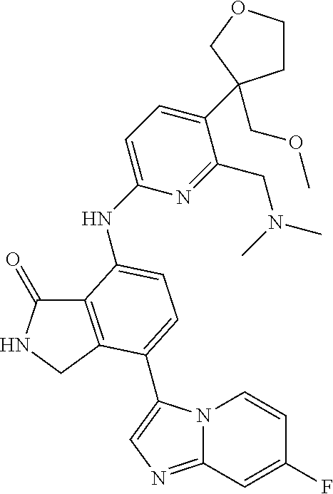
C12=C(CNC1=O)C(C1=CN=C3N1C=CC(F)=C3)=CC=C2NC1=CC=C(C2(COC)CCOC2)C(CN(C)C)=N1
